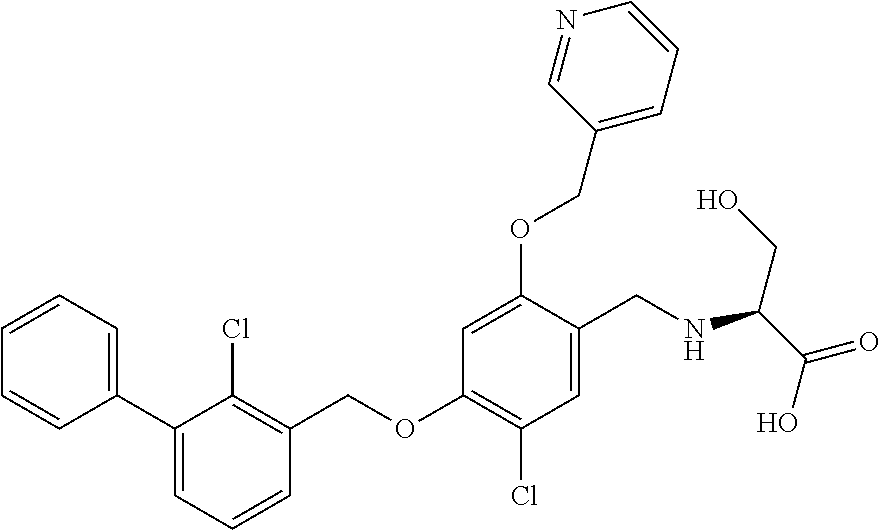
C1(C2=CC=CC=C2)=CC=CC(COC2=C(Cl)C=C(CNC(C(=O)O)CO)C(OCC3=CC=CN=C3)=C2)=C1Cl
